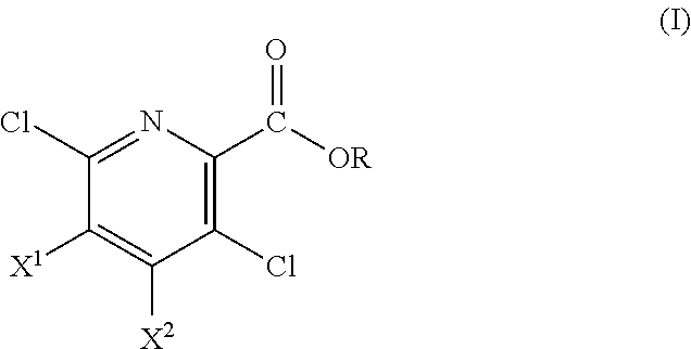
C1(Cl)=C(C([OR])=O)N=C(Cl)C([X1])=C1[X2]
